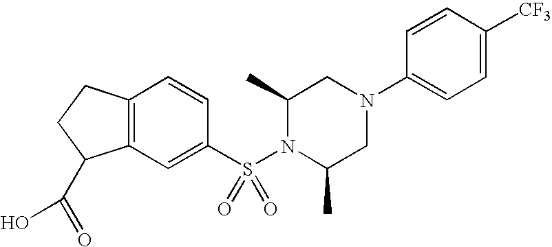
[CF3]C1=CC=C(N2CC(C)N(S(C3=CC4=C(C=C3)CCC4C(=O)O)(=O)=O)C(C)C2)C=C1
